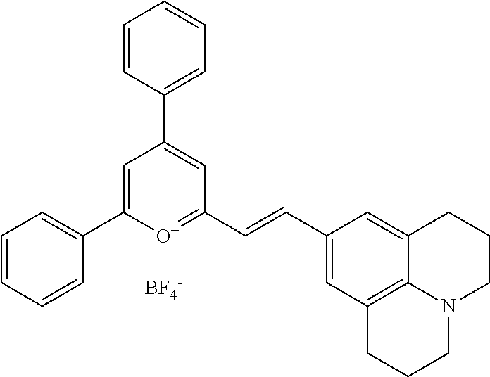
[BF4-].C1=C(C2=CC=CC=C2)[O+]=C(C=CC2=CC3=C4C(=C2)CCCN4CCC3)C=C1C1=CC=CC=C1
